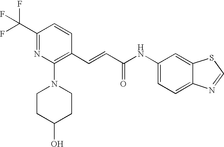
C(=CC(=O)NC1=CC=C2C(=C1)SC=N2)C1=C(N2CCC(O)CC2)N=C(C(F)(F)F)C=C1
